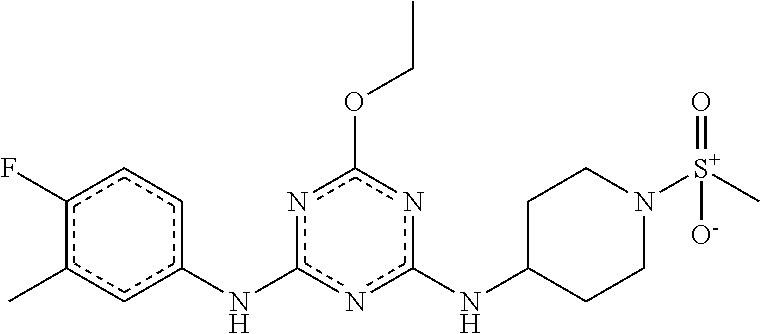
C1C(Nc2nc(Nc3ccc(F)c(C)c3)nc(OCC)n2)CCN([S+](=O)(C)[O-])C1
